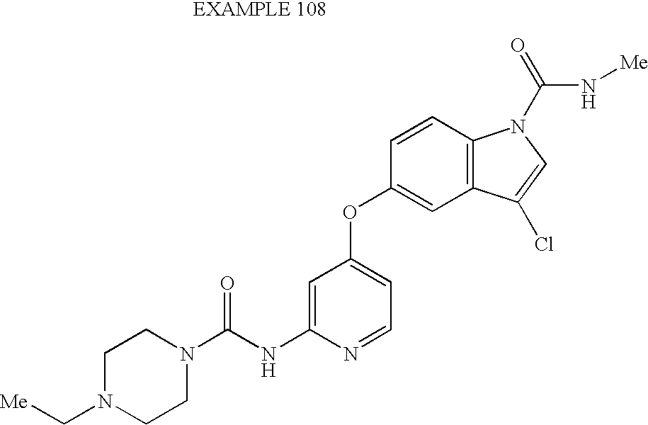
C1=C(NC(N2CCN(C[Me])CC2)=O)N=CC=C1OC1=CC2=C(C=C1)N(C(=O)N[Me])C=C2Cl
